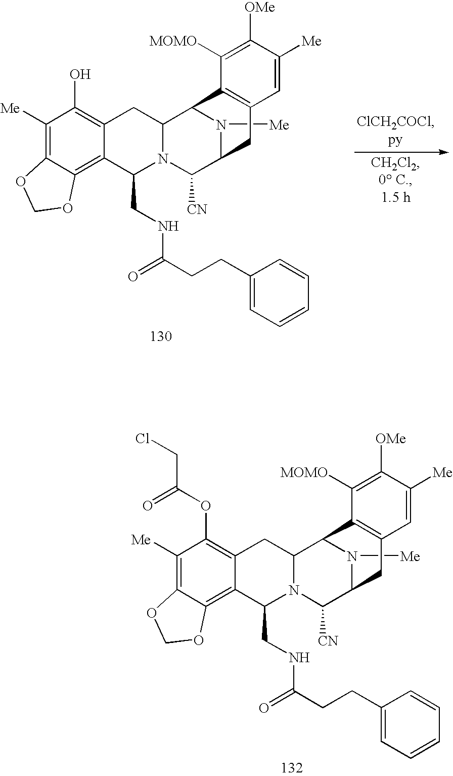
C1([Me])=C2C(=C3C(=C1O)CC1N(C([CN])C4N([Me])C1C1=C(C4)C=C([Me])C([OMe])=C1[MOMO])C3CNC(CCC1=CC=CC=C1)=O)OCO2.C1([Me])=C2C(=C3C(=C1OC(CCl)=O)CC1N(C([CN])C4N([Me])C1C1=C(C4)C=C([Me])C([OMe])=C1[MOMO])C3CNC(CCC1=CC=CC=C1)=O)OCO2
